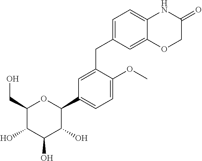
C1=C(CC2=CC=C3C(=C2)OCC(=O)N3)C(OC)=CC=C1C1C(O)C(O)C(O)C(CO)O1
